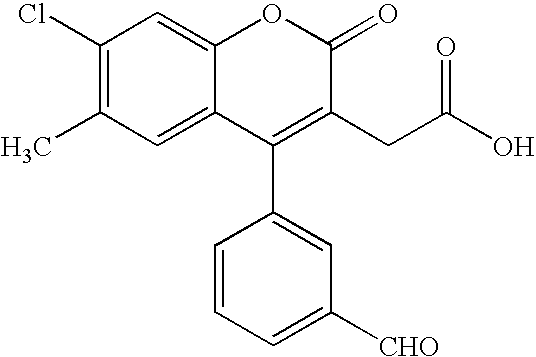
C1(Cl)=C(C)C=C2C(=C1)OC(=O)C(CC(O)=O)=C2C1=CC([CHO])=CC=C1
